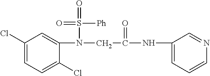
C1(Cl)=CC=C(Cl)C=C1N(CC(NC1=CC=CN=C1)=O)S(=O)([Ph])=O
